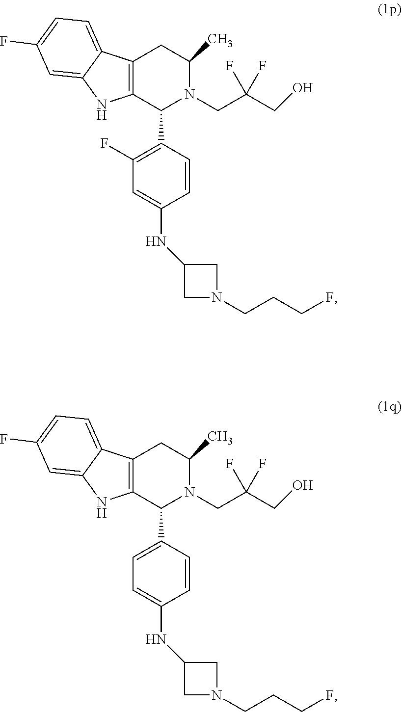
N1(CCCF)CC(NC2=CC(F)=C(C3C4=C(CC(C)N3CC(CO)(F)F)C3=CC=C(F)C=C3N4)C=C2)C1.N1(CCCF)CC(NC2=CC=C(C3C4=C(CC(C)N3CC(CO)(F)F)C3=CC=C(F)C=C3N4)C=C2)C1
